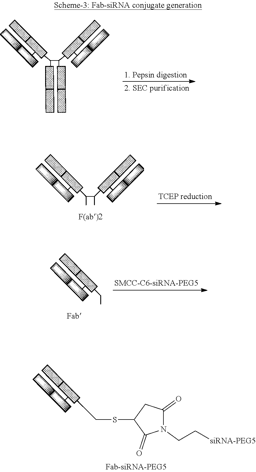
CCSC1C(=O)N(CC[siRNA-PEG5])C(=O)C1
